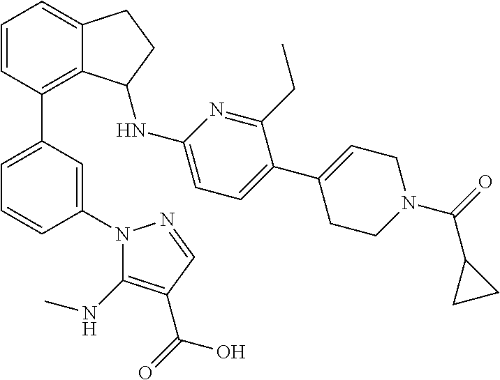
C1=CC(C2=CC=CC(N3C(NC)=C(C(=O)O)C=N3)=C2)=C2C(=C1)CCC2NC1=CC=C(C2=CCN(C(=O)C3CC3)CC2)C(CC)=N1
